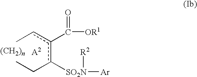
Ccc(c(CC)[SO2N]([Ar])[R2])C([OR1])=O
